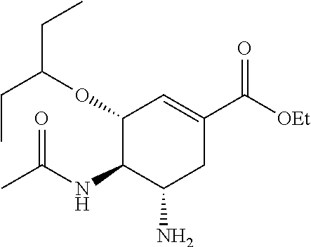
C1(OC(CC)CC)C(NC(C)=O)C(N)CC(C([OEt])=O)=C1
